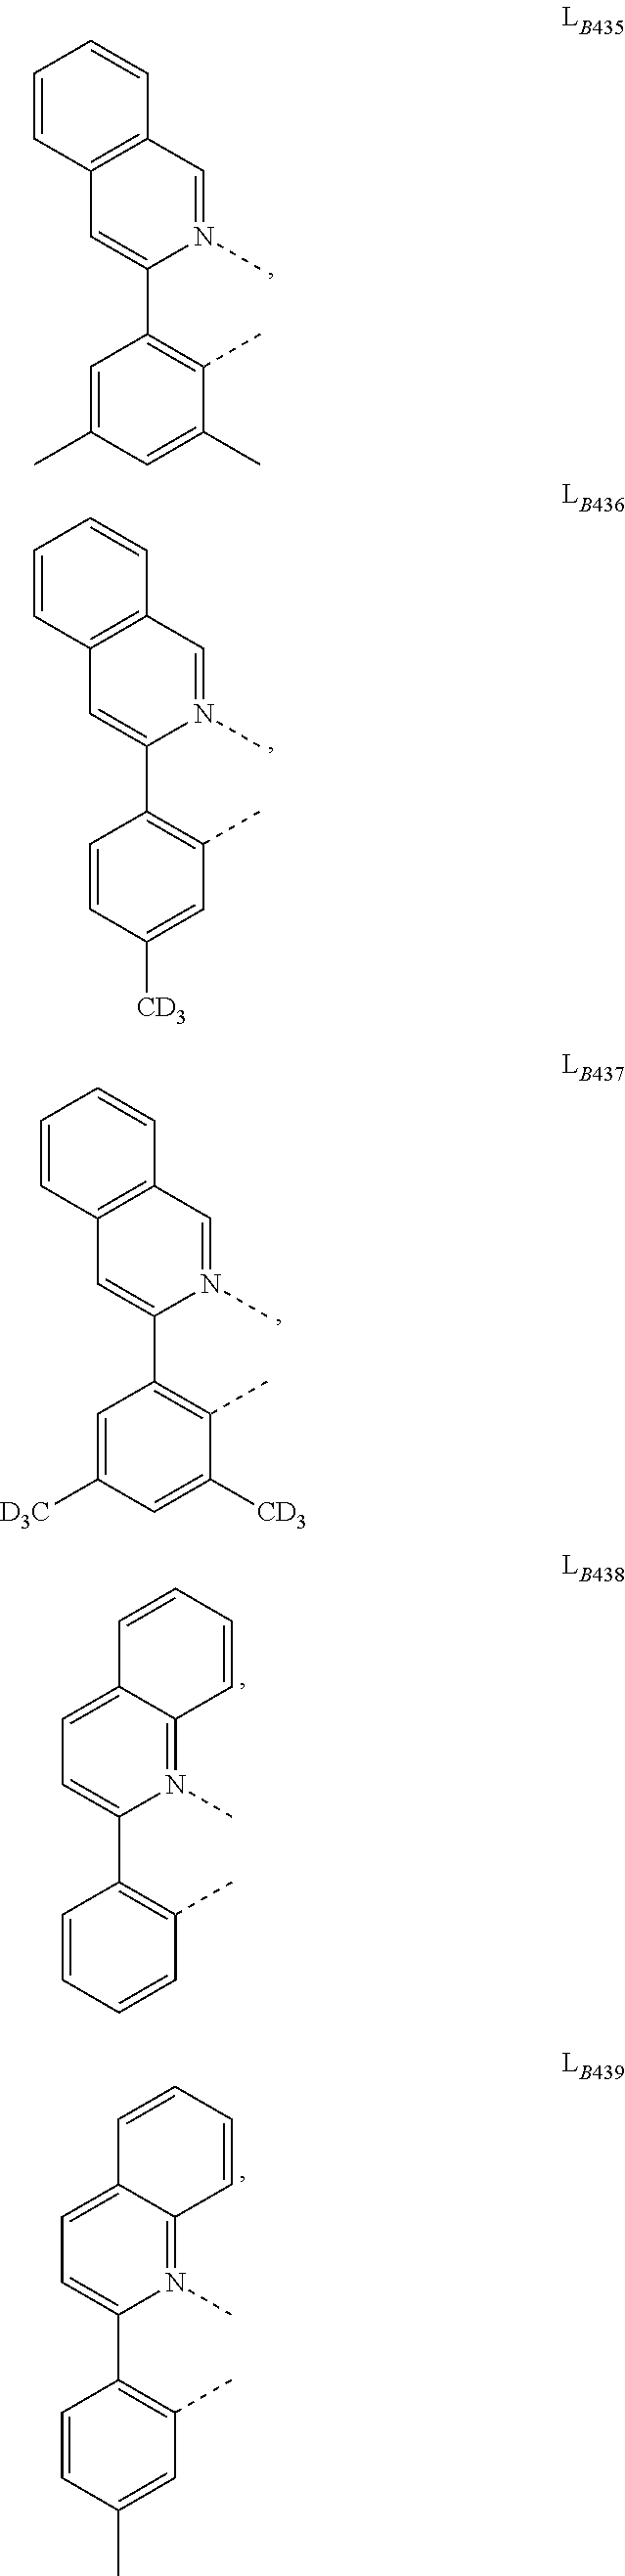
C12=C(C=N(C)C(C3=C(C)C(C)=CC(C)=C3)=C1)C=CC=C2.C12=C(C=N(C)C(C3=C(C)C=C([CD3])C=C3)=C1)C=CC=C2.C12=C(C=N(C)C(C3=C(C)C([CD3])=CC([D3C])=C3)=C1)C=CC=C2.C1=C2C(=N(C)C(C3=C(C)C=CC=C3)=C1)C=CC=C2.C1=C2C(=N(C)C(C3=C(C)C=C(C)C=C3)=C1)C=CC=C2
